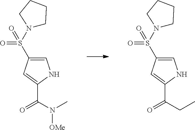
C1=C(S(N2CCCC2)(=O)=O)C=C(C(=O)N(C)[OMe])N1.C1=C(S(N2CCCC2)(=O)=O)C=C(C(CC)=O)N1
